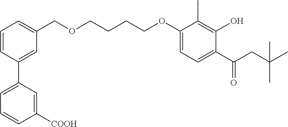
C1=CC(C2=CC=CC([COOH])=C2)=CC(COCCCCOC2=CC=C(C(CC(C)(C)C)=O)C(O)=C2C)=C1
